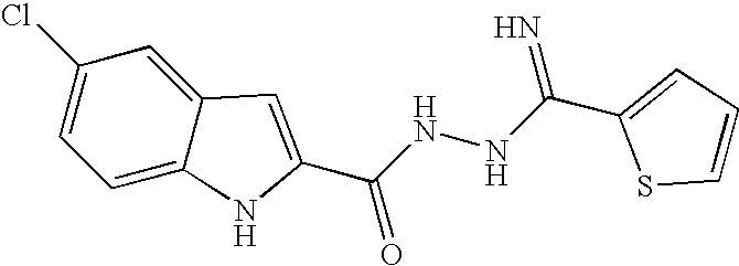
C12=CC=C(Cl)C=C1C=C(C(NNC(=N)C1=CC=CS1)=O)N2
